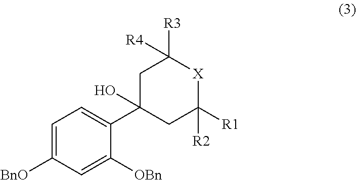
C1=C([BnO])C=C([OBn])C(C2(O)CC([R2])([R1])[X]C([R3])([R4])C2)=C1
